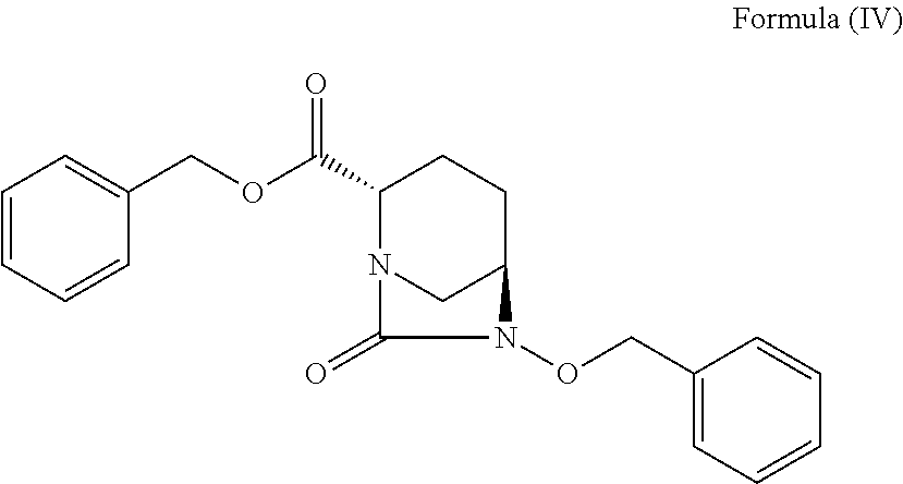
C1(C(OCC2=CC=CC=C2)=O)N2CC(CC1)N(OCC1=CC=CC=C1)C2=O
